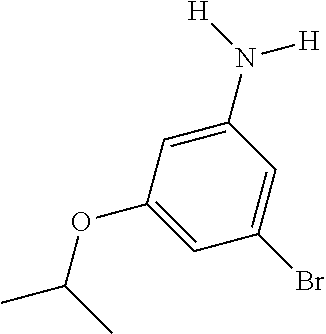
C1=C(N([H])[H])C=C(Br)C=C1OC(C)C
